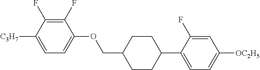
C1(F)=C(F)C([C3H7])=CC=C1OCC1CCC(C2=CC=C([OC2H5])C=C2F)CC1
